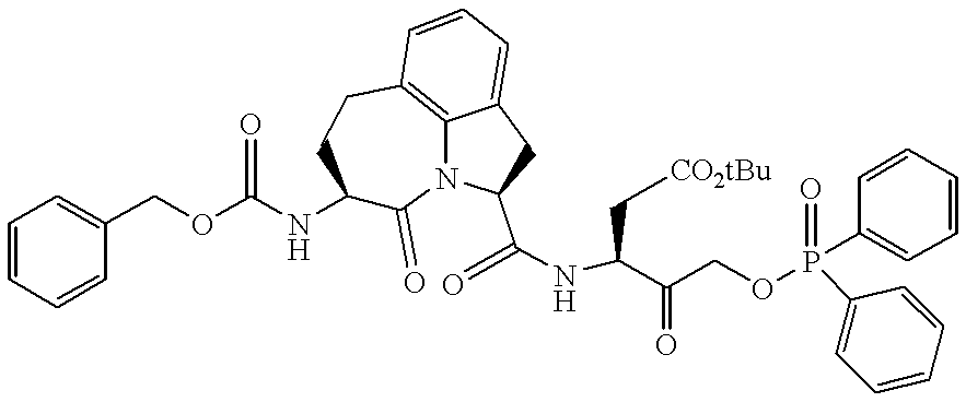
C1=CC=CC(COC(NC2C(=O)N3C4=C(CC2)C=CC=C4CC3C(NC(C(COP(C2=CC=CC=C2)(C2=CC=CC=C2)=O)=O)C[CO2tBu])=O)=O)=C1
